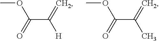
COC(C(=C)[H])=O.COC(C(=C)C)=O
